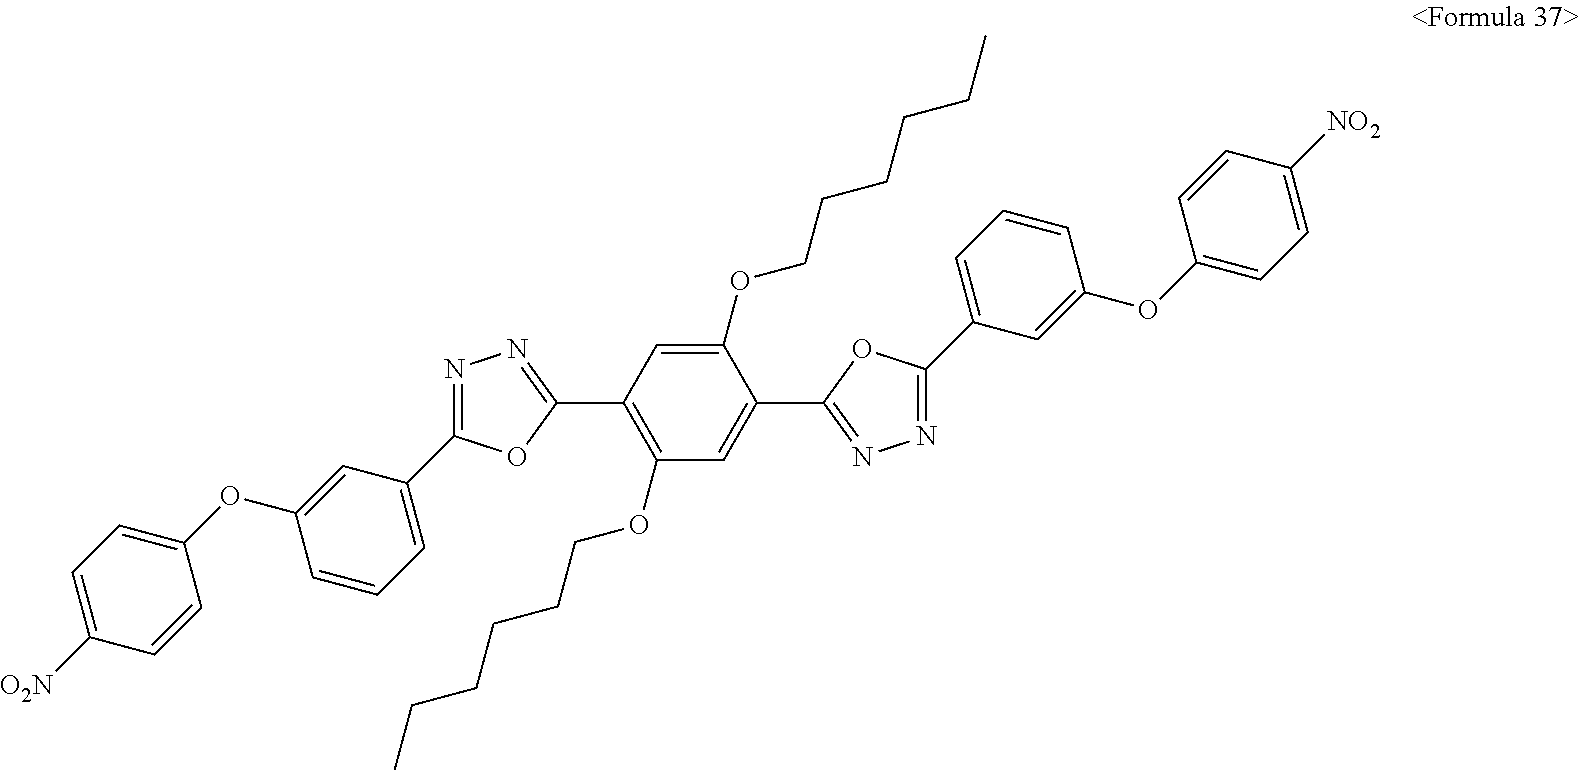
C1=C([O2N])C=CC(OC2=CC(C3=NN=C(C4=C(OCCCCCC)C=C(C5=NN=C(C6=CC=CC(OC7=CC=C([NO2])C=C7)=C6)O5)C(OCCCCCC)=C4)O3)=CC=C2)=C1
